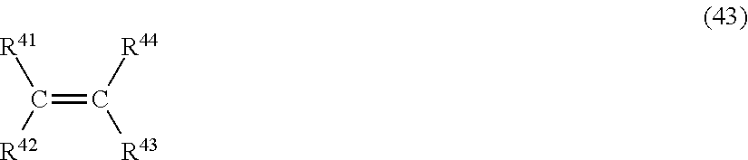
C(=C([R44])[R43])([R42])[R41]
